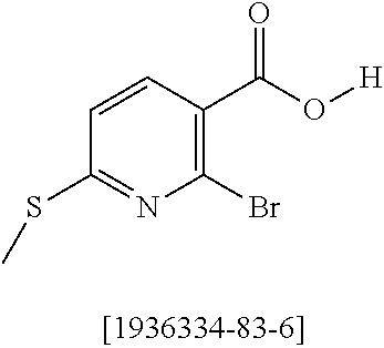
C1=CC(C(O[H])=O)=C(Br)N=C1SC
